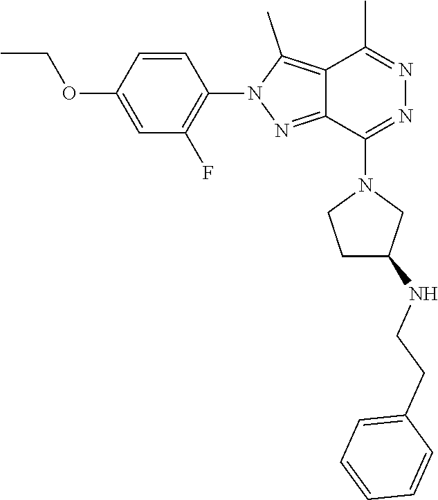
C1=C(OCC)C=CC(N2N=C3C(=C2C)C(C)=NN=C3N2CCC(NCCC3=CC=CC=C3)C2)=C1F
